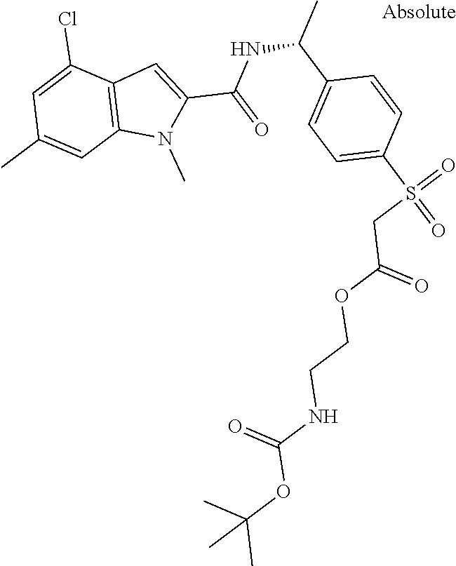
C12=C(C(Cl)=CC(C)=C1)C=C(C(NC(C)C1=CC=C(S(=O)(=O)CC(OCCNC(OC(C)(C)C)=O)=O)C=C1)=O)N2C
